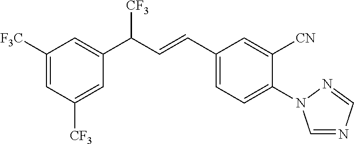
C1([F3C])=CC([CF3])=CC(C(C=CC2=CC=C(N3C=NC=N3)C([CN])=C2)[CF3])=C1
